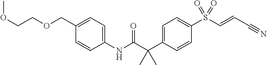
C1(COCCOC)=CC=C(NC(C(C2=CC=C(S(C=CC#N)(=O)=O)C=C2)(C)C)=O)C=C1
